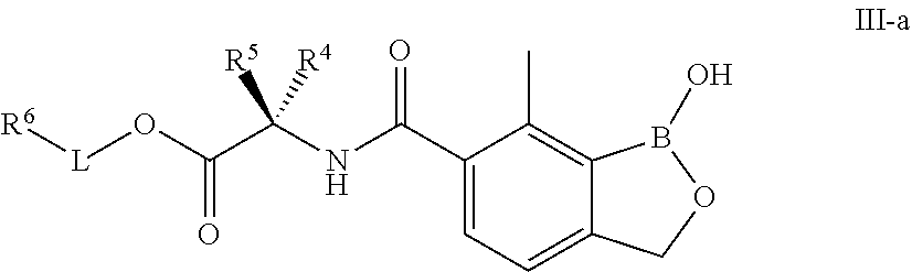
[L](OC(C(NC(C1=CC=C2C(=C1C)B(O)OC2)=O)([R4])[R5])=O)[R6]
